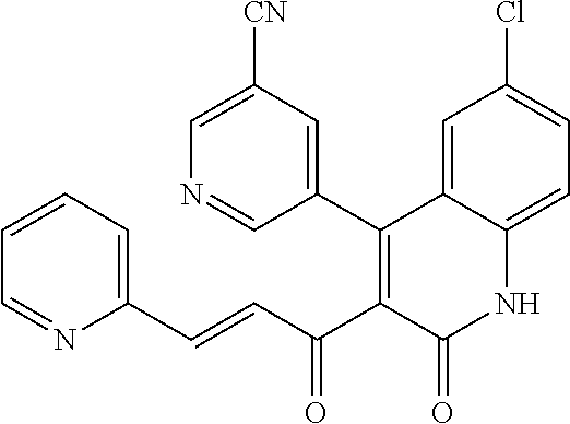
C1(C2=C(C(C=CC3=CC=CC=N3)=O)C(=O)NC3=CC=C(Cl)C=C23)=CC([CN])=CN=C1
